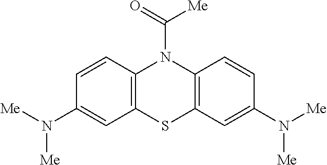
C12=C(C=CC(N([Me])[Me])=C1)N(C(=O)[Me])C1=C(S2)C=C(N([Me])[Me])C=C1
